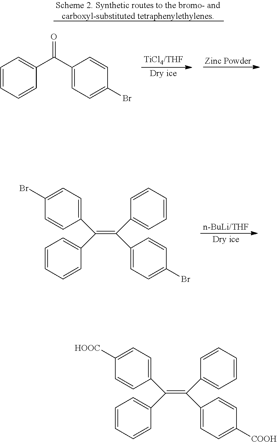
C(=C(C1=CC=CC=C1)C1=CC=C(Br)C=C1)(C1=CC=C(Br)C=C1)C1=CC=CC=C1.C1=CC=CC(C(C2=CC=C(Br)C=C2)=O)=C1.C(=C(C1=CC=CC=C1)C1=CC=C([COOH])C=C1)(C1=CC=C([HOOC])C=C1)C1=CC=CC=C1
